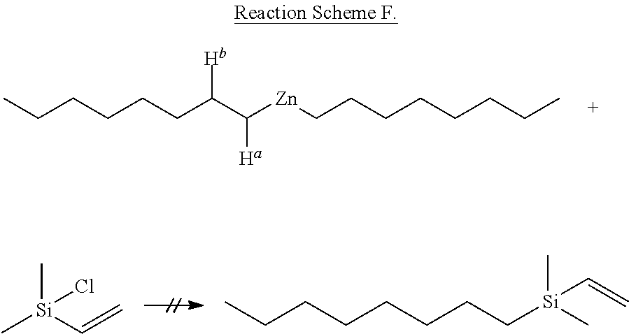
CCCCCCC(C([Zn]CCCCCCCC)[Ha])[Hb].C[Si](C)(Cl)C=C.CCCCCCCC[Si](C)(C=C)C
